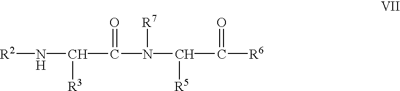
[R2]NC([R3])C(N([R7])C(C([R6])=O)[R5])=O
